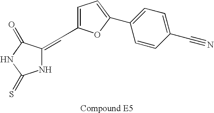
C(C1=CC=C(C2=CC=C(C#N)C=C2)O1)=C1NC(=S)NC1=O
